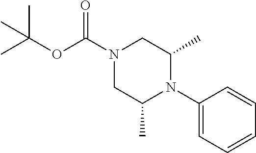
CC(OC(N1CC(C)N(C2=CC=CC=C2)C(C)C1)=O)(C)C
